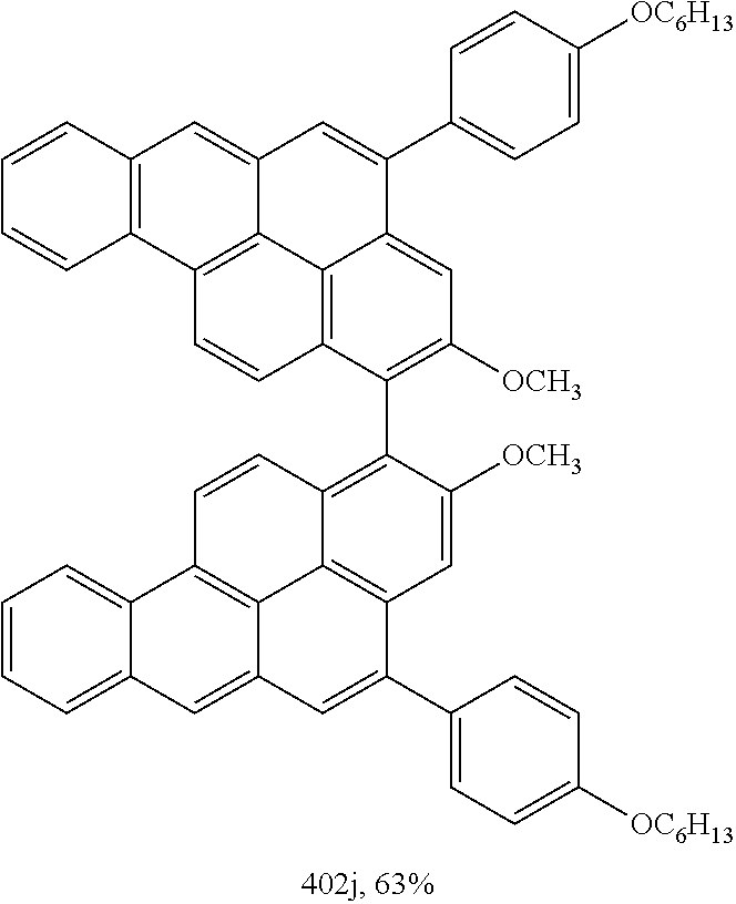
C12=C3C4=C(C=C1)C(C1=C5C6=C(C=C1[OCH3])C(C1=CC=C([OC6H13])C=C1)=CC1=CC7=CC=CC=C7C(=C61)C=C5)=C([OCH3])C=C4C(C1=CC=C([OC6H13])C=C1)=CC3=CC1=C2C=CC=C1
